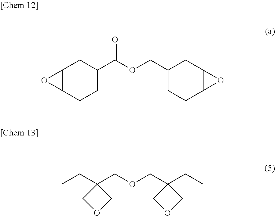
O=C(OCC1CCC2C(C1)O2)C1CCC2C(C1)O2.CCC1(COCC2(CC)COC2)COC1
